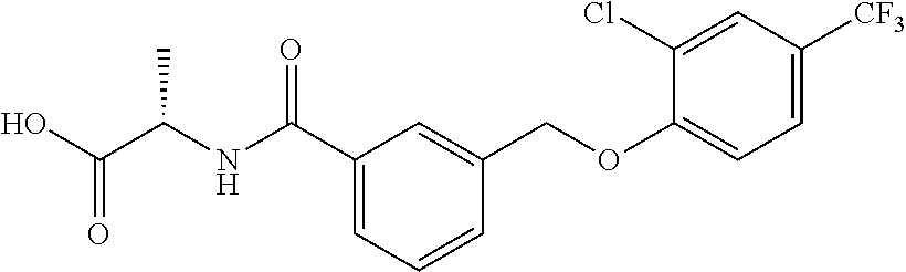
C1(C(NC(C)C(=O)O)=O)=CC=CC(COC2=CC=C([CF3])C=C2Cl)=C1
